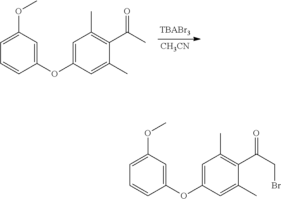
[CH3CN].C1(OC2=CC(C)=C(C(C)=O)C(C)=C2)=CC(OC)=CC=C1.C1(OC2=CC(C)=C(C(CBr)=O)C(C)=C2)=CC(OC)=CC=C1
